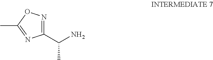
C1(C(N)C)=NOC(C)=N1
